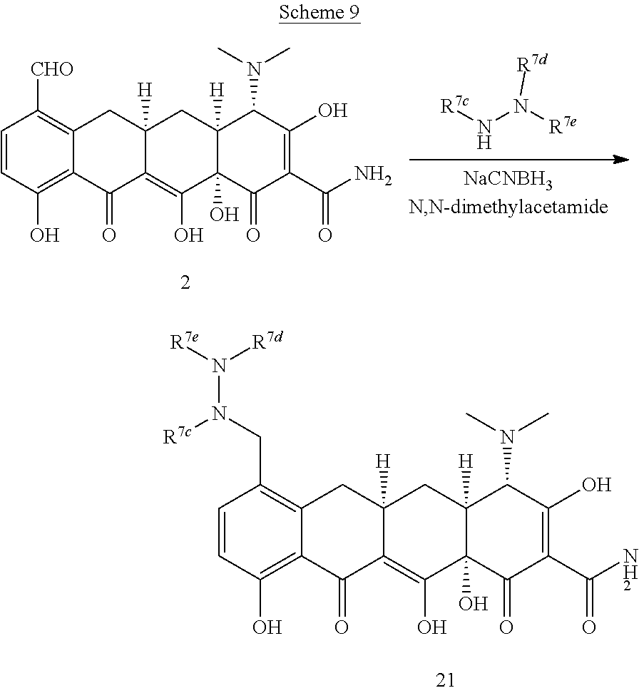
C1=CC(O)=C2C(=C1[CHO])CC1([H])C(=C(O)C3(O)C([H])(C1)C(N(C)C)C(O)=C(C(N)=O)C3=O)C2=O.N(N([R7d])[R7e])[R7c].C1=CC(O)=C2C(=C1CN(N([R7e])[R7d])[R7c])CC1([H])C(=C(O)C3(O)C([H])(C1)C(N(C)C)C(O)=C(C(N)=O)C3=O)C2=O
